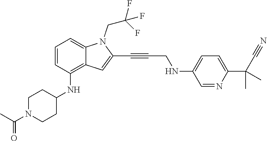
C1=CC(NC2CCN(C(C)=O)CC2)=C2C(=C1)N(CC(F)(F)F)C(C#CCNC1=CC=C(C(C#N)(C)C)N=C1)=C2
